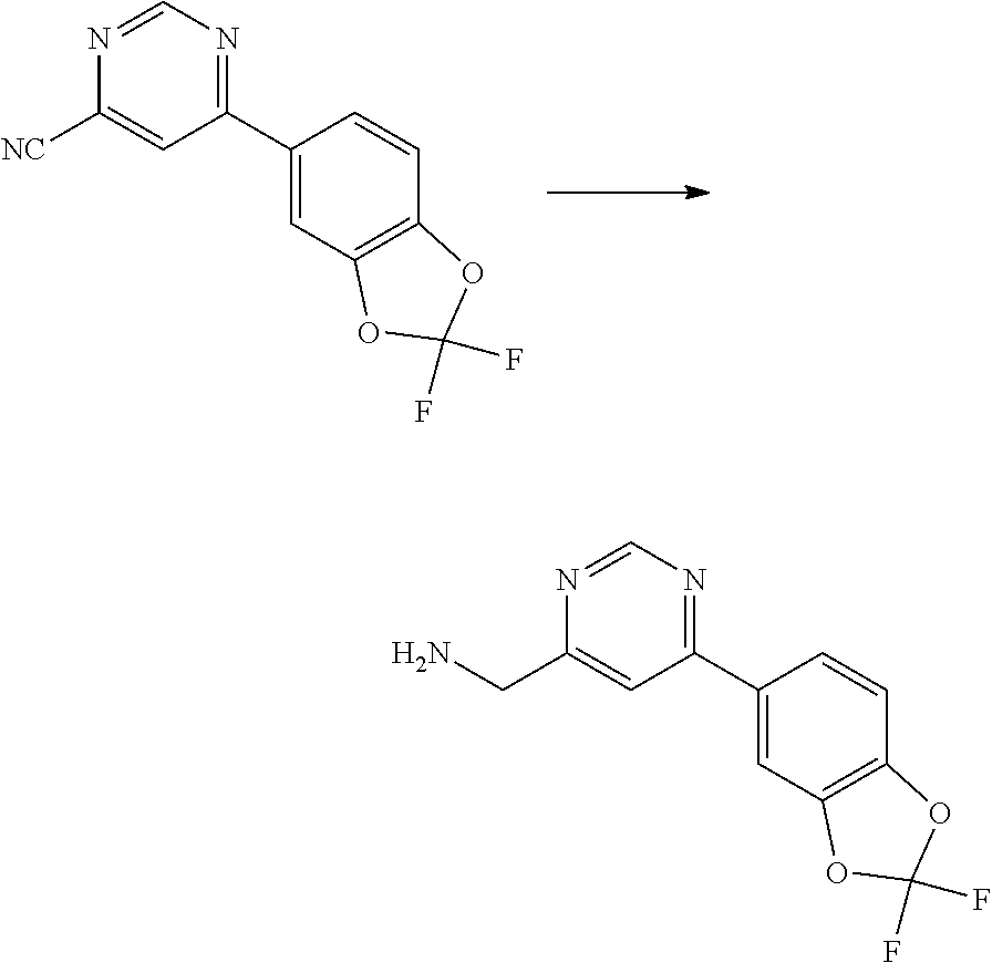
C1(C2=NC=NC([NC])=C2)=CC2=C(C=C1)OC(F)(F)O2.C1(C2=NC=NC(CN)=C2)=CC2=C(C=C1)OC(F)(F)O2
